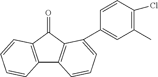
C12=C(C(=O)C3=C1C=CC=C3C1=CC(C)=C(Cl)C=C1)C=CC=C2
